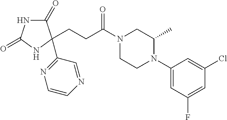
C1(=O)NC(=O)NC1(C1=NC=CN=C1)CCC(N1CCN(C2=CC(F)=CC(Cl)=C2)C(C)C1)=O
